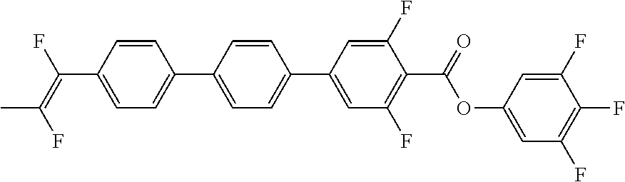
C1=CC(C2=CC=C(C3=CC(F)=C(C(OC4=CC(F)=C(F)C(F)=C4)=O)C(F)=C3)C=C2)=CC=C1C(=C(F)C)F
